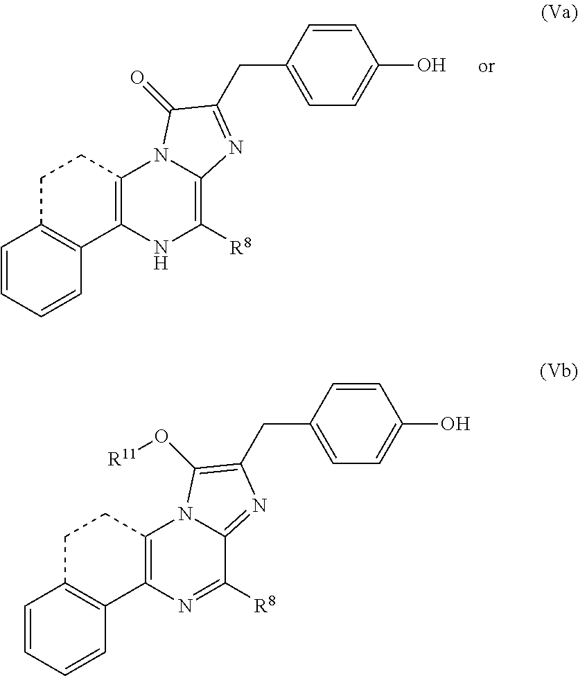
C1=CC=CC2=C1CCC1=C2NC([R8])=C2N1C(=O)C(CC1=CC=C(O)C=C1)=N2.C1=CC=CC2=C1CCC1=C2N=C([R8])C2=NC(CC3=CC=C(O)C=C3)=C(O[R11])N12
